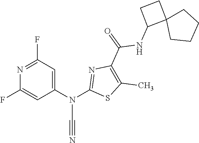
N1=C(F)C=C(N(C2=NC(C(NC3C4(CC3)CCCC4)=O)=C(C)S2)C#N)C=C1F
